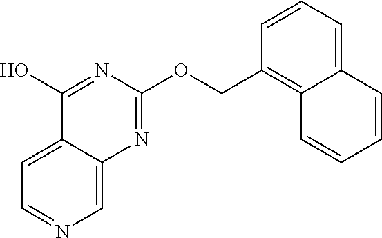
C1=C2C(=CC=N1)C(O)=NC(OCC1=C3C(=CC=C1)C=CC=C3)=N2
